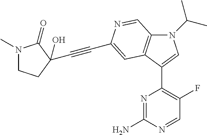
N1(C(C)C)C2=C(C(C3=C(F)C=NC(N)=N3)=C1)C=C(C#CC1(O)CCN(C)C1=O)N=C2
